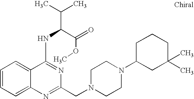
C1=CC=C2C(=C1)N=C(CN1CCN(C3CCCC(C)(C)C3)CC1)N=C2NC(C(=O)OC)C(C)C
